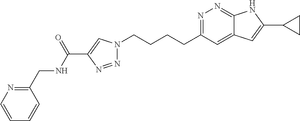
N1=C(CCCCN2N=NC(C(NCC3=NC=CC=C3)=O)=C2)C=C2C(=N1)NC(C1CC1)=C2
